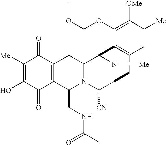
C1([Me])=C(O)C(=O)C2=C(C1=O)CC1N(C2CNC(=O)C)C([CN])C2N([Me])C1C1=C(C2)C=C([Me])C([OMe])=C1OCOC
